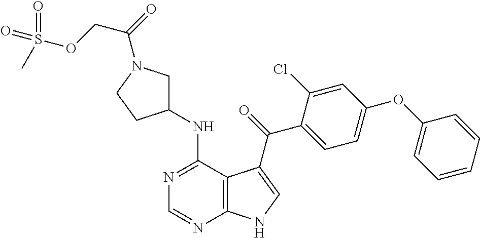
C1=CC=CC(OC2=CC=C(C(=O)C3=CNC4=C3C(NC3CN(C(=O)COS(=O)(=O)C)CC3)=NC=N4)C(Cl)=C2)=C1
